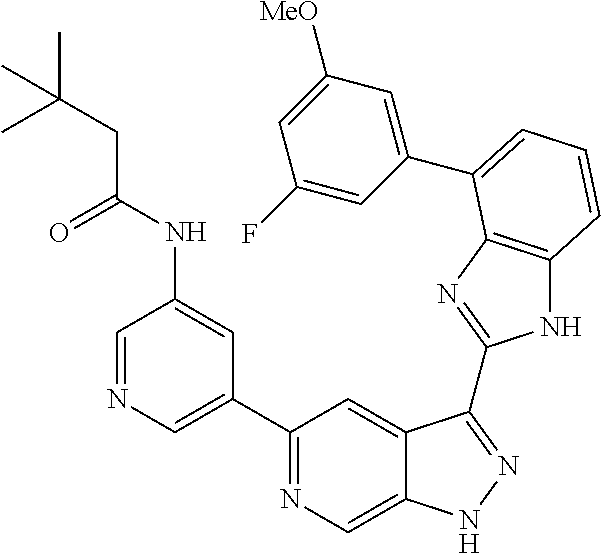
C1(C2=NC=C3C(=C2)C(C2=NC4=C(N2)C=CC=C4C2=CC([MeO])=CC(F)=C2)=NN3)=CN=CC(NC(CC(C)(C)C)=O)=C1
